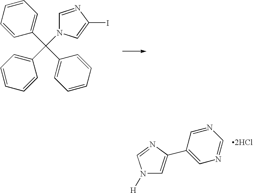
C1(C(C2=CC=CC=C2)(C2=CC=CC=C2)N2C=NC(I)=C2)=CC=CC=C1.[2HCl].C1(C2=CN([H])C=N2)=CN=CN=C1
